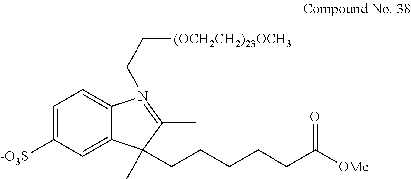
C1=C([-O3S])C=C2C(=C1)[N+](CC[(OCH2CH2)23OCH3])=C(C)C2(C)CCCCCC([OMe])=O
